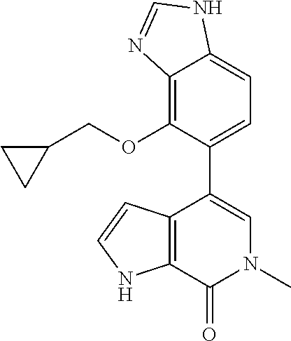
O(C1=C2C(=CC=C1C1=CN(C)C(=O)C3=C1C=CN3)NC=N2)CC1CC1
